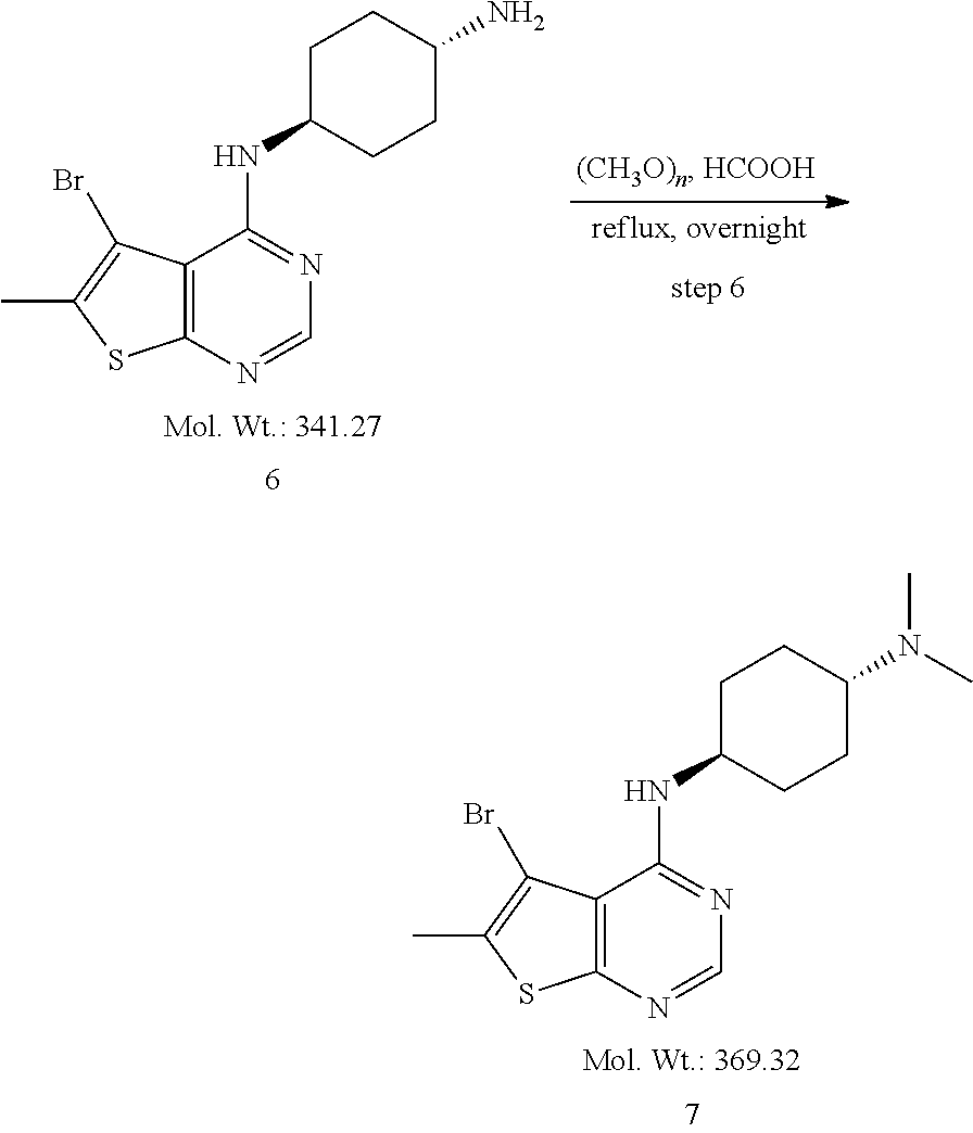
C12=C(N=CN=C1NC1CCC(N(C)C)CC1)SC(C)=C2Br.C12=C(N=CN=C1NC1CCC(N)CC1)SC(C)=C2Br
